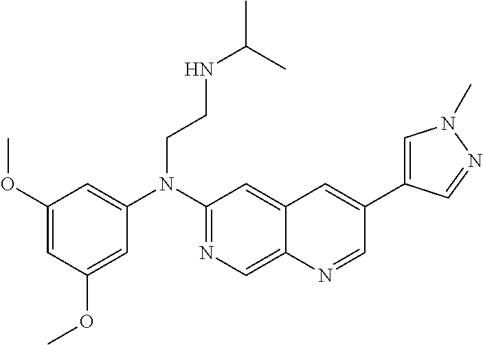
C1=C(OC)C=C(OC)C=C1N(C1=NC=C2C(=C1)C=C(C1=CN(C)N=C1)C=N2)CCNC(C)C
